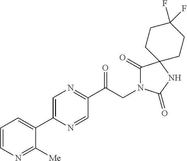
C1(C(CN2C(=O)C3(NC2=O)CCC(F)(F)CC3)=O)=NC=C(C2=CC=CN=C2[Me])N=C1
